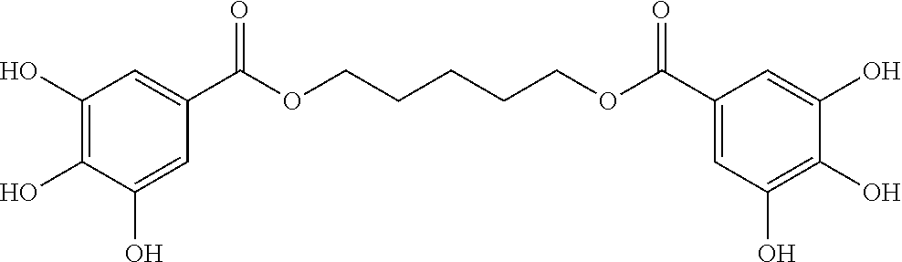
C1(O)=C(O)C(O)=CC(C(OCCCCCOC(=O)C2=CC(O)=C(O)C(O)=C2)=O)=C1
